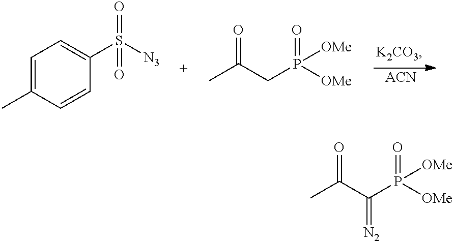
C1=C(C)C=CC(S([N3])(=O)=O)=C1.O=C(CP([OMe])(=O)[OMe])C.[ACN].O=C(C(P([OMe])(=O)[OMe])=[N2])C
